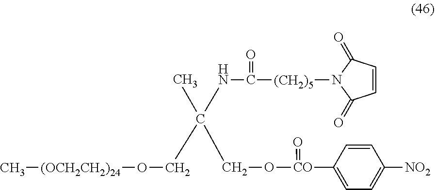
C1=CC(=O)N([(CH2)5]C(NC(CO[CO](C2=CC=C([NO2])C=C2)=O)(C)CO[(OCH2CH2)24]C)=O)C1=O
